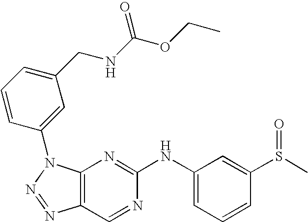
C12=C(N(C3=CC(CNC(OCC)=O)=CC=C3)N=N1)N=C(NC1=CC=CC(S(C)=O)=C1)N=C2
